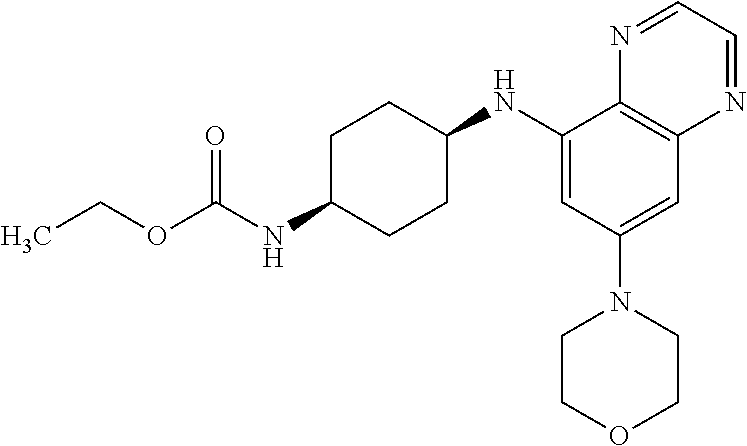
C1(NC2CCC(NC(OCC)=O)CC2)=CC(N2CCOCC2)=CC2=C1N=CC=N2
